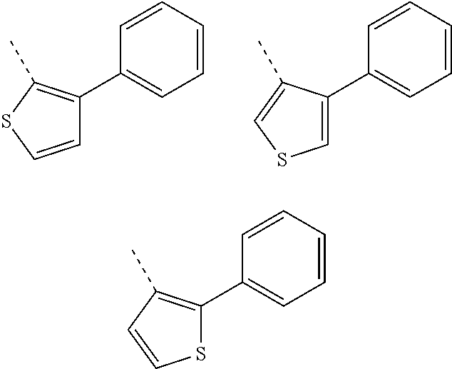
C1=CSC(C)=C1C1=CC=CC=C1.C1=C(C2=CC=CC=C2)C(C)=CS1.S1C(C2=CC=CC=C2)=C(C)C=C1
